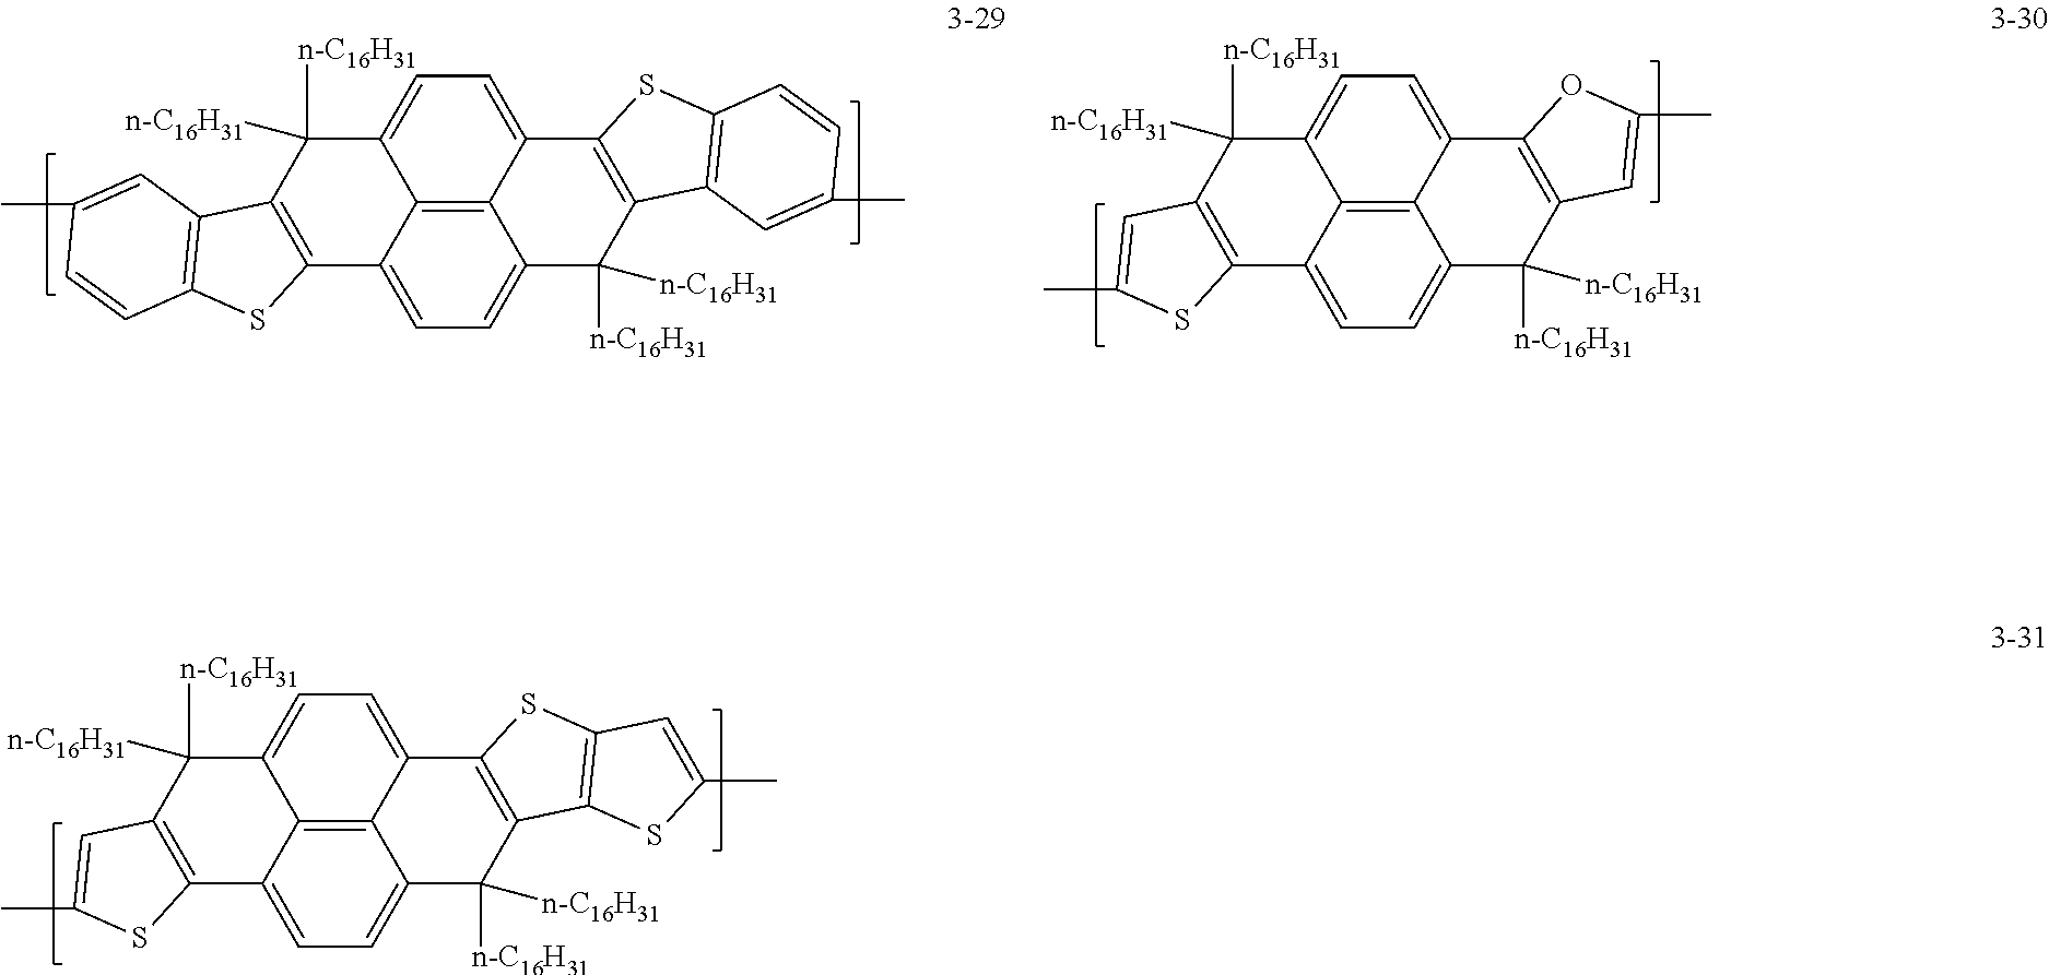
C12=CC=C3C4=C1C(=CC=C4C1=C(C3([n-C16H31])[n-C16H31])C3=C(S1)C=CC(C)=C3)C([n-C16H31])([n-C16H31])C1=C2SC2=C1C=C(C)C=C2.C12=CC=C3C4=C1C(=CC=C4C1=C(C3([n-C16H31])[n-C16H31])C=C(C)S1)C([n-C16H31])([n-C16H31])C1=C2OC(C)=C1.C12=CC=C3C4=C1C(=CC=C4C1=C(C3([n-C16H31])[n-C16H31])C=C(C)S1)C([n-C16H31])([n-C16H31])C1=C2SC2=C1SC(C)=C2
